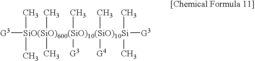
[G3][SiO(SiO)600(SiO)10(SiO)10Si](C)(C)([G3])(C)([G3])(C)([G4])(C)(C)(C)C
